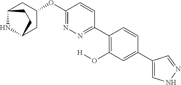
C12NC(CC(OC3=NN=C(C4=C(O[H])C=C(C5=CNN=C5)C=C4)C=C3)C1)CC2
